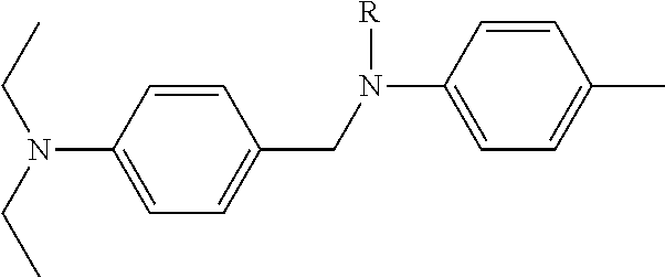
C1=C(N(CC)CC)C=CC(CN(C2=CC=C(C)C=C2)[R])=C1
